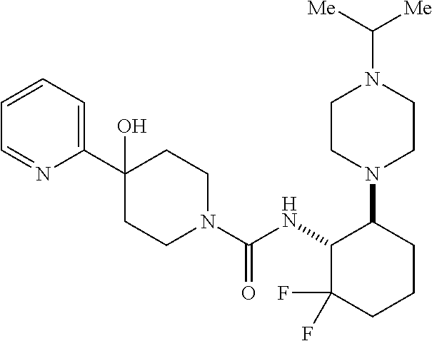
C1(C2(O)CCN(C(NC3C(F)(F)CCCC3N3CCN(C([Me])[Me])CC3)=O)CC2)=CC=CC=N1
